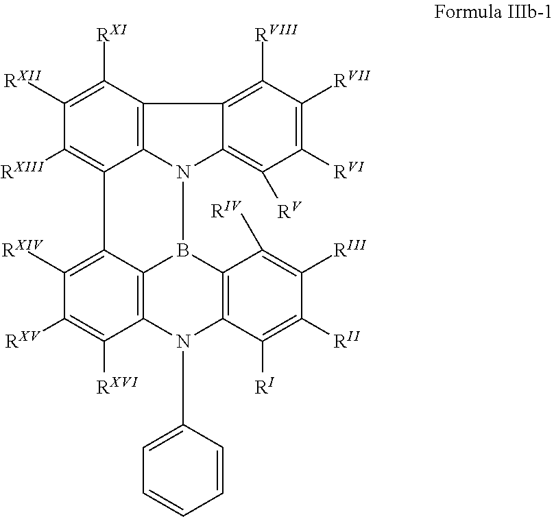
C1([RXI])=C([RXII])C([RXIII])=C2C3=C1C1=C([RVIII])C([RVII])=C([RVI])C([RV])=C1N3B1C3=C(C([RXVI])=C([RXV])C([RXIV])=C23)N(C2=CC=CC=C2)C2=C1C([RIV])=C([RIII])C([RII])=C2[RI]
